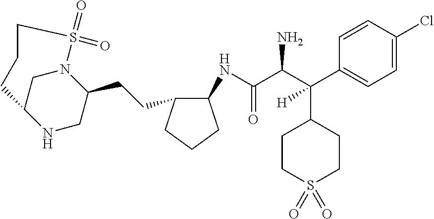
C(C(C(C1=CC=C(Cl)C=C1)(C1CCS(=O)(=O)CC1)[H])N)(=O)NC1C(CCC2CNC3CN2S(=O)(=O)CCC3)CCC1
